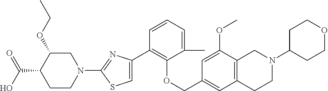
C1(C2=CSC(N3CC(OCC)C(C(=O)O)CC3)=N2)=C(OCC2=CC3=C(C(OC)=C2)CN(C2CCOCC2)CC3)C(C)=CC=C1
